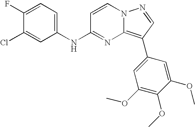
C1(F)=CC=C(NC2=NC3=C(C4=CC(OC)=C(OC)C(OC)=C4)C=NN3C=C2)C=C1Cl
